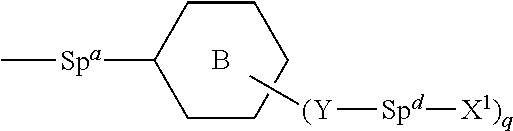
C1([Spa]C)CCCCC1.B.C[(Y][Spd][X1)q]
